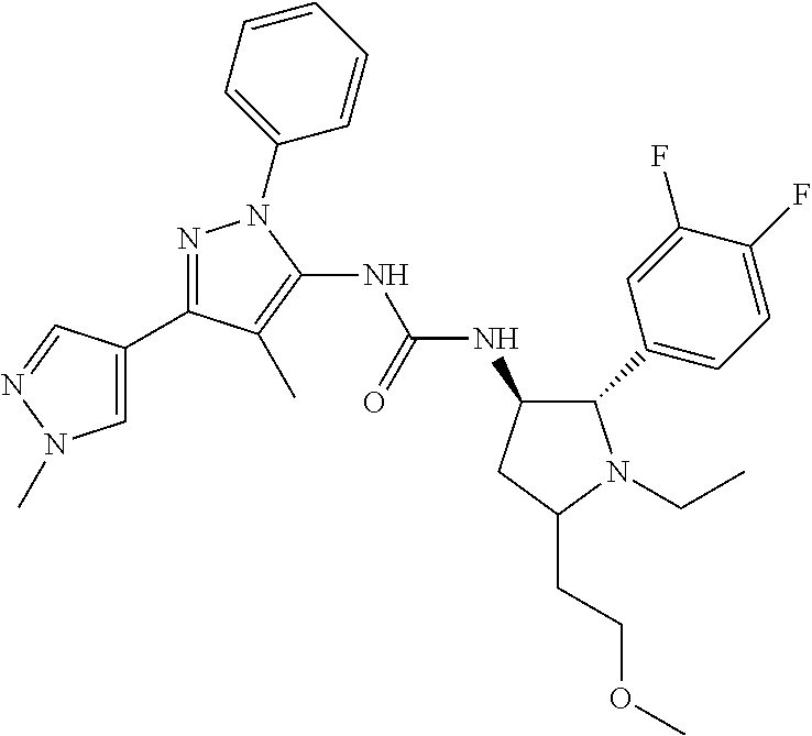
C1(C2=CC=C(F)C(F)=C2)N(CC)C(CCOC)CC1NC(NC1=C(C)C(C2=CN(C)N=C2)=NN1C1=CC=CC=C1)=O
